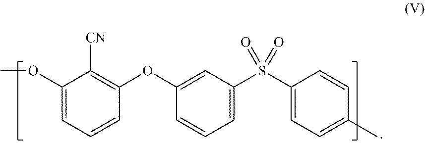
C1(OC)=CC=CC(OC2=CC(S(C3=CC=C(C)C=C3)(=O)=O)=CC=C2)=C1[CN]
